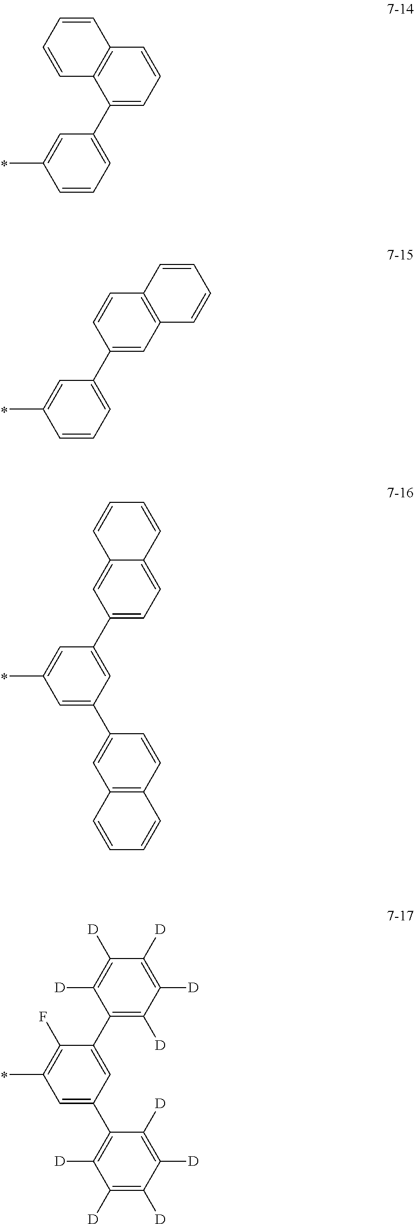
C1=CC=CC2=C1C=CC=C2C1=CC=CC(C)=C1.C1(C2=CC=C3C(=C2)C=CC=C3)=CC(C2=CC3=C(C=C2)C=CC=C3)=CC(C)=C1.C1(C2=C([D])C([D])=C([D])C([D])=C2[D])=CC(C2=C([D])C([D])=C([D])C([D])=C2[D])=CC(C)=C1F.C1(C2=CC3=C(C=C2)C=CC=C3)=CC=CC(C)=C1
